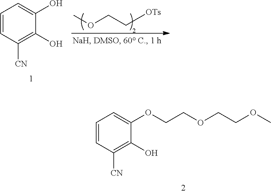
C1=CC([CN])=C(O)C(O)=C1.O(CC[OTs])C.C1=CC([CN])=C(O)C(OCCOCCOC)=C1
